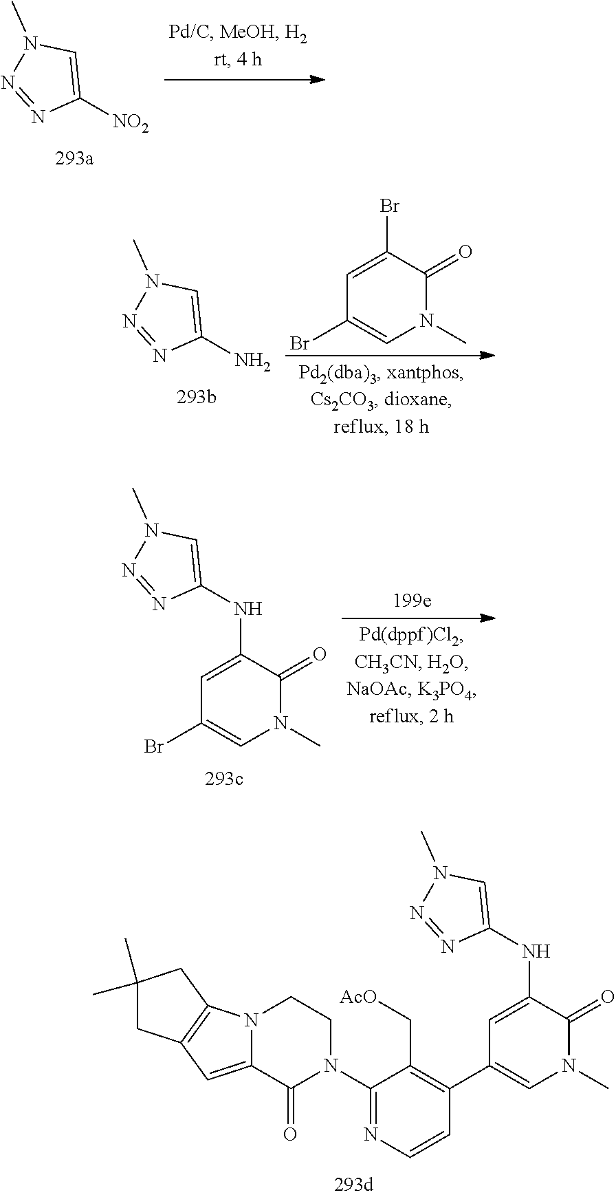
C1(NC2=CC(C3=C(C[AcO])C(N4CCN5C(=CC6=C5CC(C)(C)C6)C4=O)=NC=C3)=CN(C)C2=O)=CN(C)N=N1.C1([NO2])=CN(C)N=N1.C1(N)=CN(C)N=N1.C1=C(Br)C(=O)N(C)C=C1Br.C1(NC2=CC(Br)=CN(C)C2=O)=CN(C)N=N1
